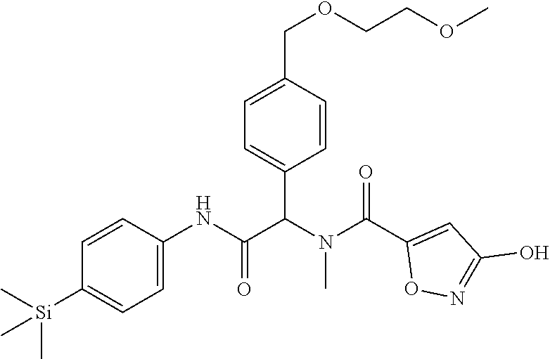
C1=CC(NC(C(N(C(C2=CC(O)=NO2)=O)C)C2=CC=C(COCCOC)C=C2)=O)=CC=C1[Si](C)(C)C
